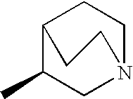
C12C(C)CN(CC1)CC2
